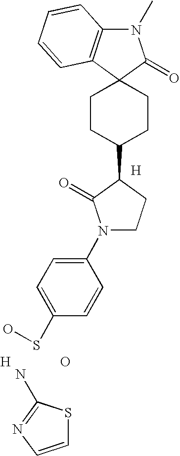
C12=C(N(C)C(=O)C13CCC(C1C(=O)N(C4=CC=C(SO)C=C4)CC1)CC3)C=CC=C2.[H].NC1=NC=CS1.O.[H]
